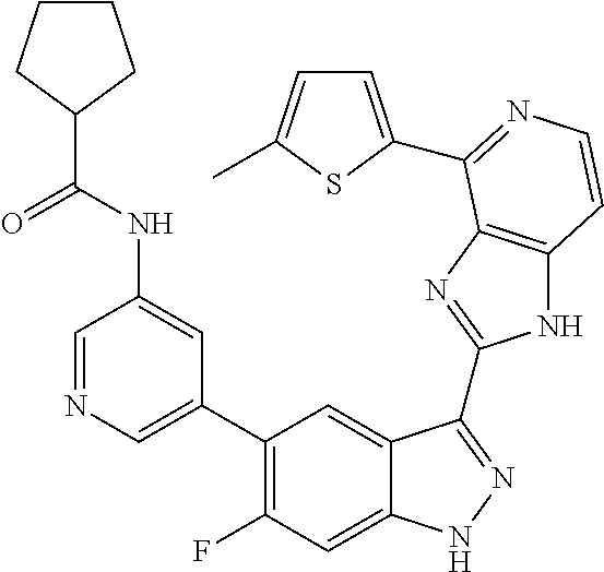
C1=C(C2=C(F)C=C3C(=C2)C(C2=NC4=C(N2)C=CN=C4C2=CC=C(C)S2)=NN3)C=C(NC(C2CCCC2)=O)C=N1
